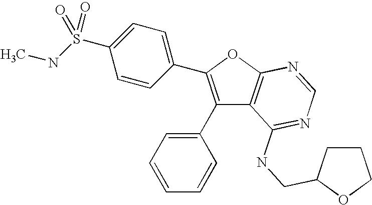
C1(C2=CC=CC=C2)=C(C2=CC=C(S(NC)(=O)=O)C=C2)OC2=C1C(NCC1CCCO1)=NC=N2
